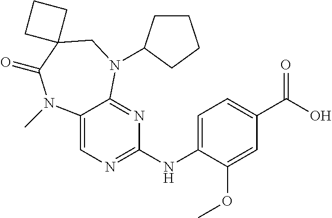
C12=CN=C(NC3=CC=C(C(O)=O)C=C3OC)N=C1N(C1CCCC1)CC1(C(=O)N2C)CCC1
